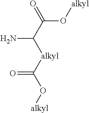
[alkyl]OC(C(N)[alkyl]C(O[alkyl])=O)=O
